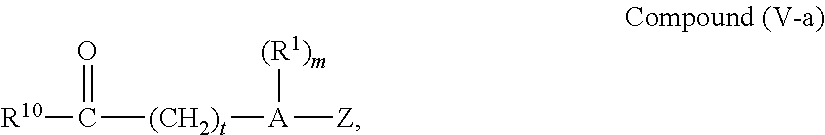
C([(CH2)t][A]([Z])[(R1)m])([R10])=O
